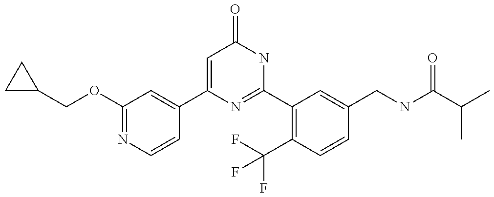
C1(C2=CC(OCC3CC3)=NC=C2)=CC(=O)NC(C2=C(C(F)(F)F)C=CC(CNC(C(C)C)=O)=C2)=N1
